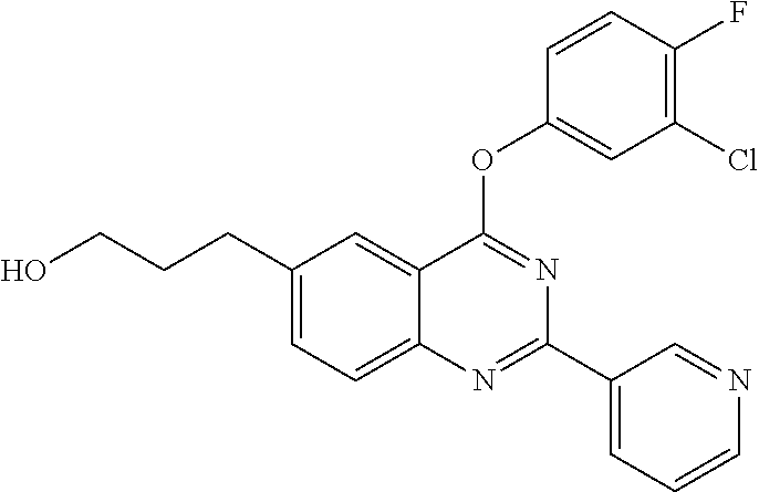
C1(CCCO)=CC=C2C(=C1)C(OC1=CC(Cl)=C(F)C=C1)=NC(C1=CC=CN=C1)=N2
